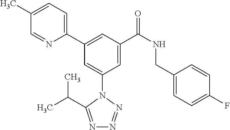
C1(C)=CC=C(C2=CC(C(NCC3=CC=C(F)C=C3)=O)=CC(N3C(C(C)C)=NN=N3)=C2)N=C1
